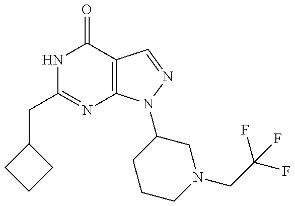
C1(CC2=NC3=C(C(=O)N2)C=NN3C2CCCN(CC(F)(F)F)C2)CCC1
